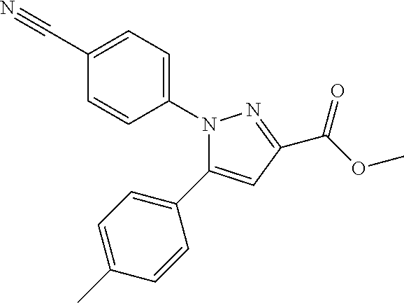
C1=C(C)C=CC(C2=CC(C(OC)=O)=NN2C2=CC=C(C#N)C=C2)=C1
